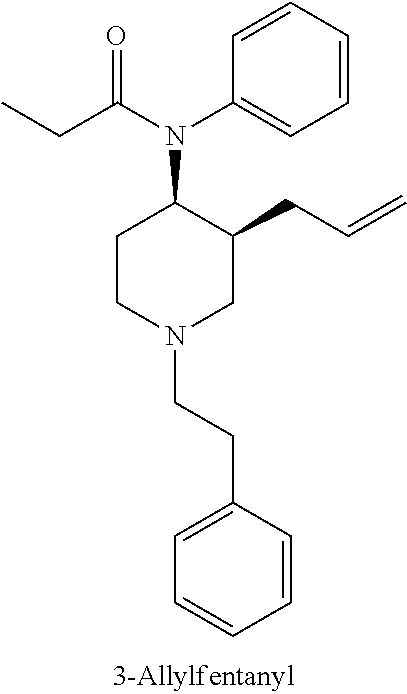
C1=CC=CC=C1N(C1C(CC=C)CN(CCC2=CC=CC=C2)CC1)C(=O)CC
